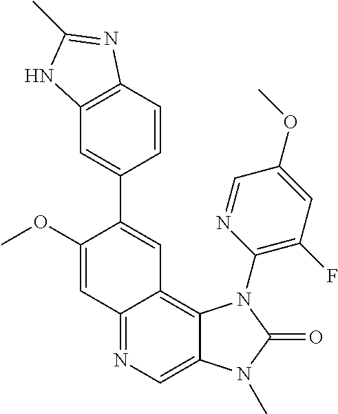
C12=NC=C3C(=C1C=C(C1=CC4=C(C=C1)N=C(C)N4)C(OC)=C2)N(C1=C(F)C=C(OC)C=N1)C(=O)N3C
